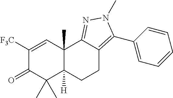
C1([F3C])=CC2(C)C([H])(C(C)(C)C1=O)CCC1=C(C3=CC=CC=C3)N(C)N=C21
